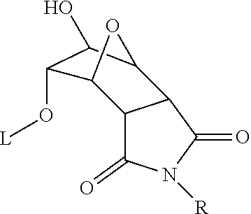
C12C(=O)N([R])C(=O)C1C1C(O)C(O[L])C2O1
